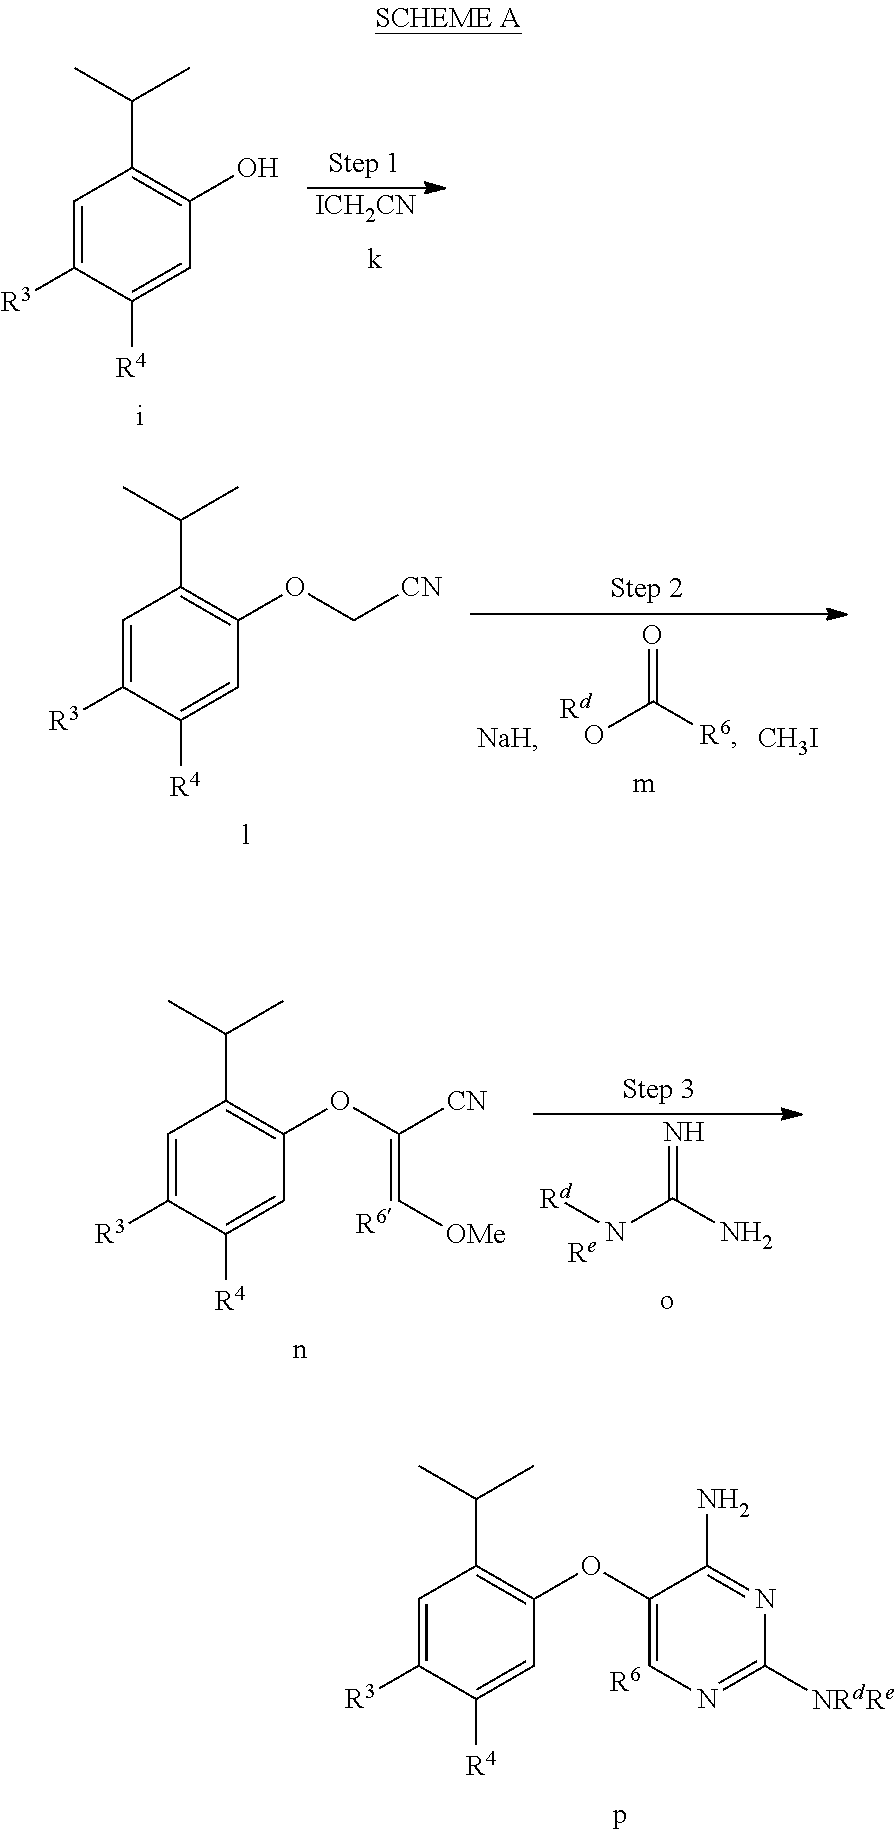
C1=C([R3])C([R4])=CC(OC2=CN=C([NRdRe])N=C2N)=C1C(C)C.[R6].C1=C([R3])C([R4])=CC(O)=C1C(C)C.[ICH2CN].C1=C([R3])C([R4])=CC(OC([CN])=C[OMe])=C1C(C)C.[R6].N=C(N[Rd])N.C1=C([R3])C([R4])=CC(OC[CN])=C1C(C)C.O=C([R6])O.[CH3I]
